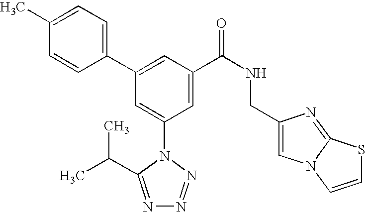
C1(C2=CC(C(NCC3=CN4C(=N3)SC=C4)=O)=CC(N3C(C(C)C)=NN=N3)=C2)=CC=C(C)C=C1
